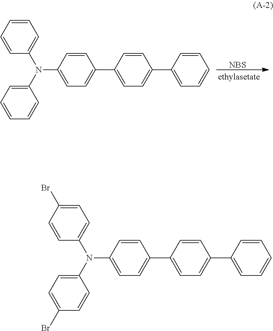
[NBS].C1=CC(N(C2=CC=CC=C2)C2=CC=C(C3=CC=C(C4=CC=CC=C4)C=C3)C=C2)=CC=C1.C1=CC(N(C2=CC=C(Br)C=C2)C2=CC=C(C3=CC=C(C4=CC=CC=C4)C=C3)C=C2)=CC=C1Br
